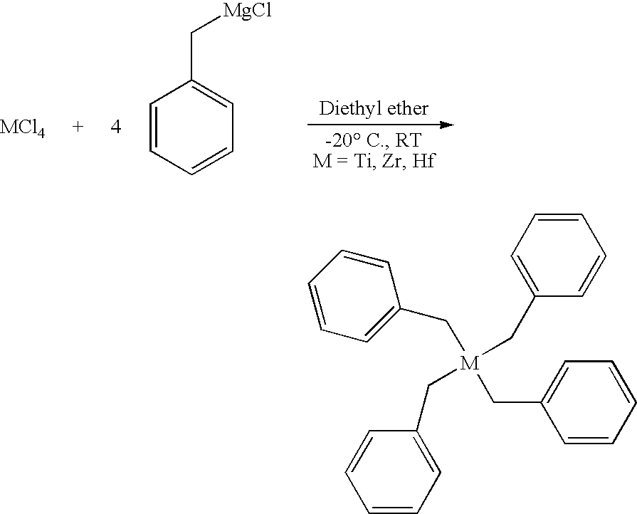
C1=CC=CC=C1C[MgCl].C1=CC=CC=C1C[M](CC1=CC=CC=C1)(CC1=CC=CC=C1)CC1=CC=CC=C1
